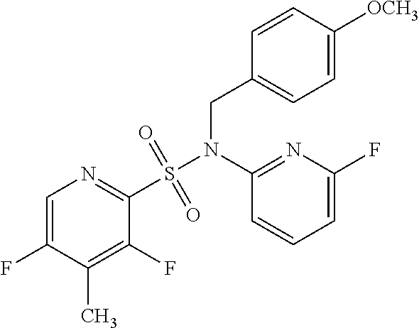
C1=C(F)C(C)=C(F)C(S(N(C2=NC(F)=CC=C2)CC2=CC=C([OCH3])C=C2)(=O)=O)=N1
